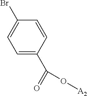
C1=C(C(=O)O[A2])C=CC(Br)=C1
